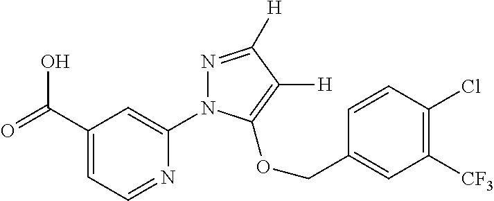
C1(C(=O)O)=CC=NC(N2N=C([H])C([H])=C2OCC2=CC([CF3])=C(Cl)C=C2)=C1
